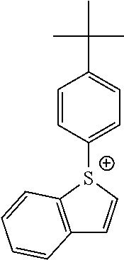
[S+]1(C2=CC=C(C(C)(C)C)C=C2)C2=C(C=C1)C=CC=C2
